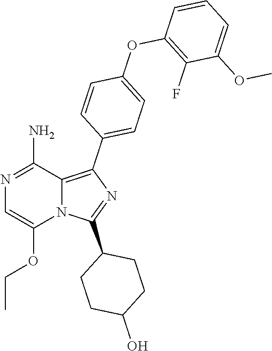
N12C(=C(C3=CC=C(OC4=C(F)C(OC)=CC=C4)C=C3)N=C1C1CCC(O)CC1)C(N)=NC=C2OCC
